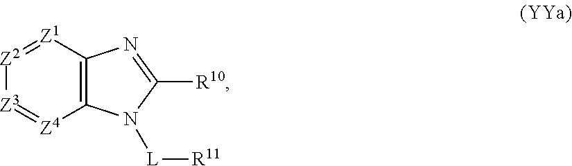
[Z2]1=[Z1]C2=C([Z4]=[Z3]1)N([L][R11])C([R10])=N2
